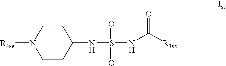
C1N([R4ss])CCC(NS(=O)(=O)NC([R3ss])=O)C1
